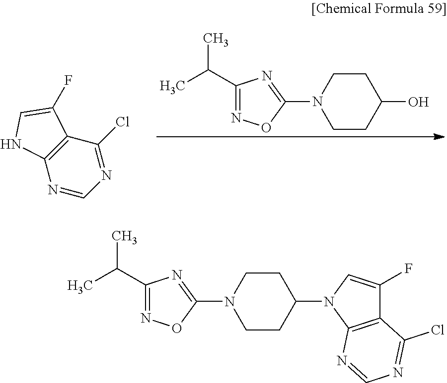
C1CC(O)CCN1C1=NC(C(C)C)=NO1.N1=CN=C(Cl)C2=C1NC=C2F.C1CC(N2C3=C(C(F)=C2)C(Cl)=NC=N3)CCN1C1=NC(C(C)C)=NO1
